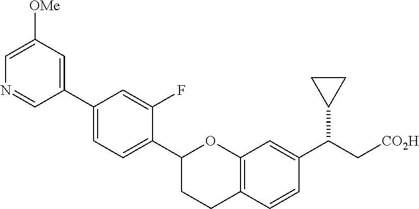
C1(C2=CC=C(C3CCC4=C(O3)C=C(C(C[CO2H])C3CC3)C=C4)C(F)=C2)=CC([OMe])=CN=C1
